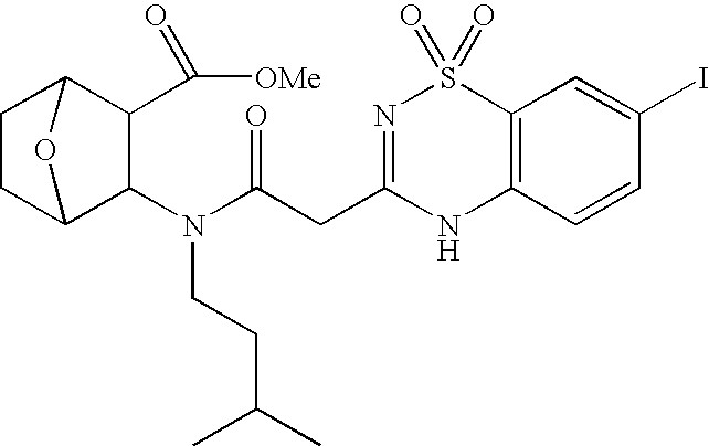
C1CC2C(N(CCC(C)C)C(CC3=NS(=O)(=O)C4=C(N3)C=CC(I)=C4)=O)C(C(=O)[OMe])C1O2
